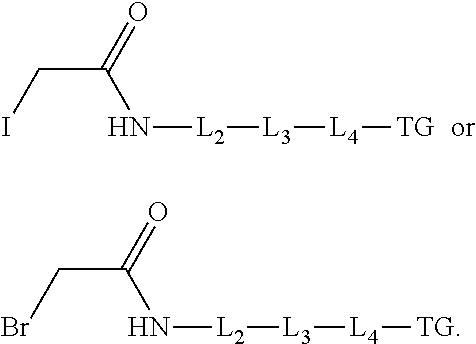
C(C(=O)N[L2][L3][L4][TG])I.C(C(=O)N[L2][L3][L4][TG])Br
